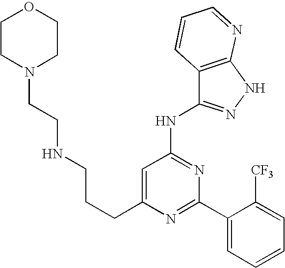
C(C1=CC(NC2=NNC3=C2C=CC=N3)=NC(C2=CC=CC=C2[CF3])=N1)CCNCCN1CCOCC1
